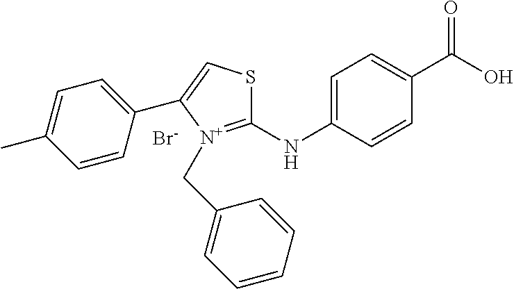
C1(NC2=CC=C(C(O)=O)C=C2)=[N+](CC2=CC=CC=C2)C(C2=CC=C(C)C=C2)=CS1.[Br-]
